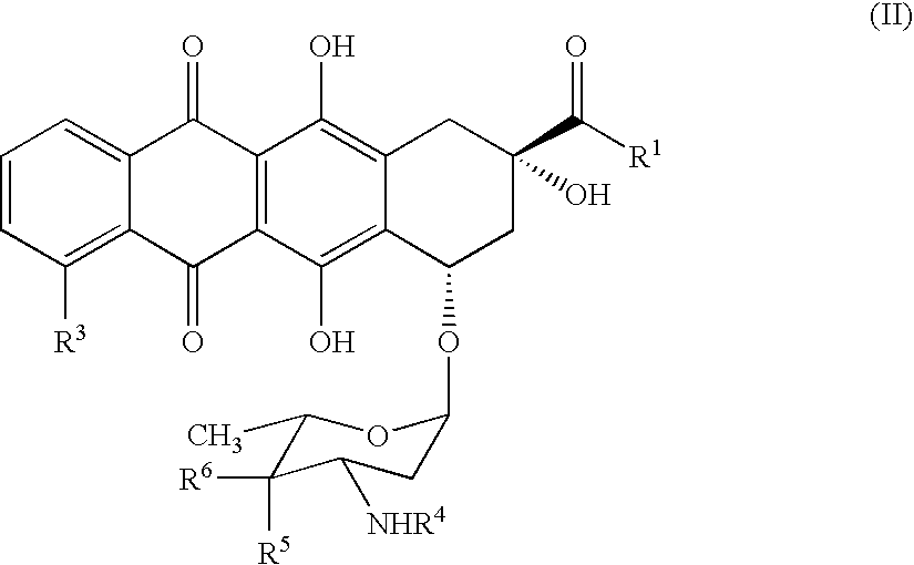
C1=CC([R3])=C2C(=C1)C(=O)C1=C(C2=O)C(O)=C2C(=C1O)CC(C([R1])=O)(O)CC2OC1CC([NHR4])C([R5])([R6])C(C)O1
